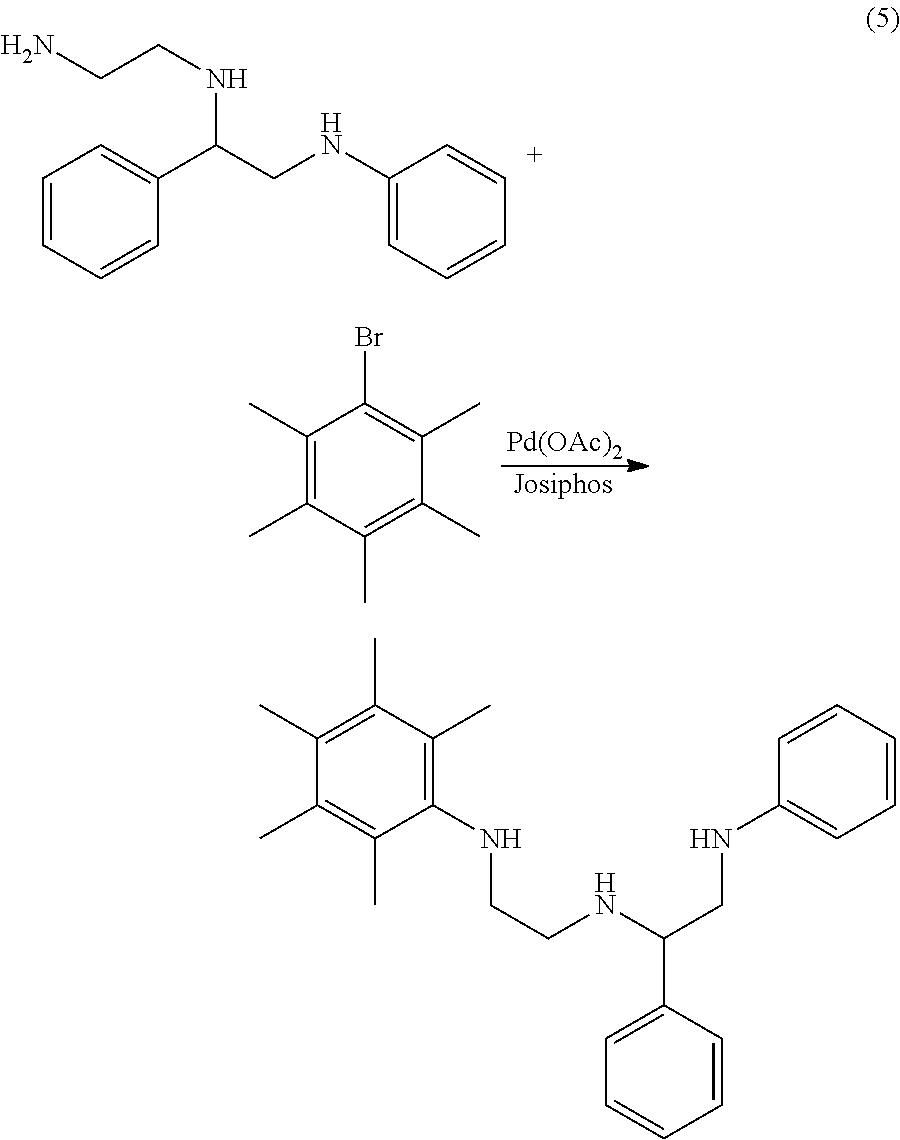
C1=CC=CC(C(CNC2=CC=CC=C2)NCCN)=C1.[Pd(OAc)2].[Josiphos].C1(C)=C(C)C(C)=C(C)C(C)=C1Br.C1(C)=C(C)C(NCCNC(CNC2=CC=CC=C2)C2=CC=CC=C2)=C(C)C(C)=C1C
